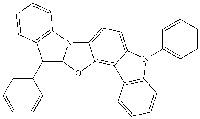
C1(C2=CC=CC=C2)=C2N(C3=C1C=CC=C3)C1=CC=C3C(=C1O2)C1=C(N3C2=CC=CC=C2)C=CC=C1
